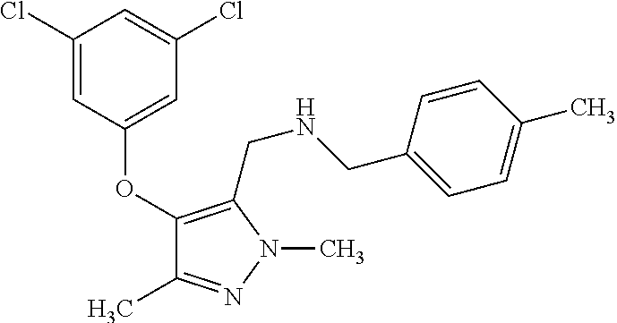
C1(Cl)=CC(OC2=C(CNCC3=CC=C(C)C=C3)N(C)N=C2C)=CC(Cl)=C1
